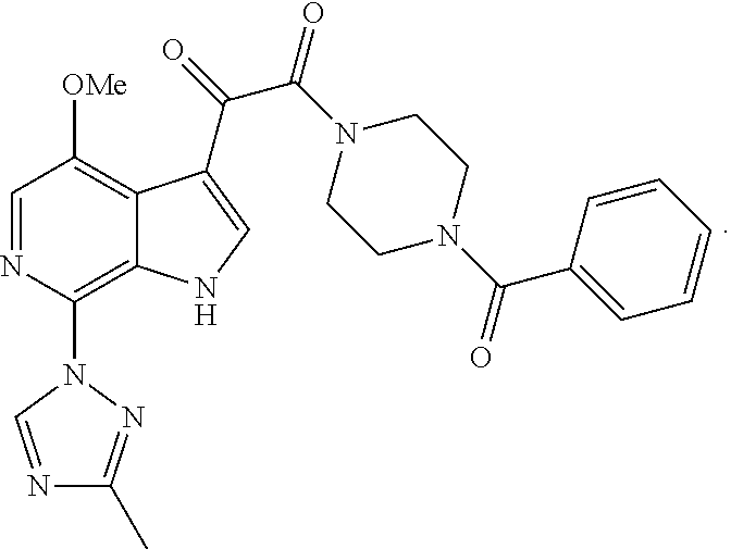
C1=NC(N2N=C(C)N=C2)=C2C(=C1[OMe])C(C(C(N1CCN(C(C3=CC=CC=C3)=O)CC1)=O)=O)=CN2
